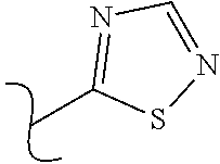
C1(C)=NC=NS1
